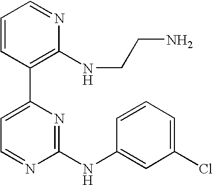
C1=CC(C2=CC=NC(NC3=CC(Cl)=CC=C3)=N2)=C(NCCN)N=C1
